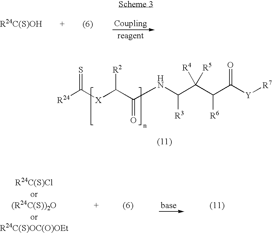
[R24]C([X]C(C(NC(C(C(C([Y][R7])=O)[R6])([R4])[R5])[R3])=O)[R2])=S
